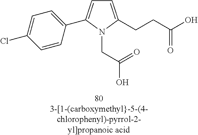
C1=C(CCC(O)=O)N(CC(O)=O)C(C2=CC=C(Cl)C=C2)=C1
